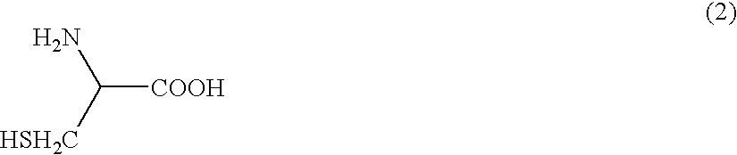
[COOH]C([HSH2C])N
